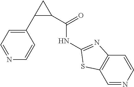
C1=NC=CC(C2C(C(=O)NC3=NC4=C(C=NC=C4)S3)C2)=C1
